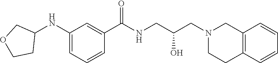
C1(NC2COCC2)=CC=CC(C(NCC(CN2CCC3=C(C2)C=CC=C3)O)=O)=C1
